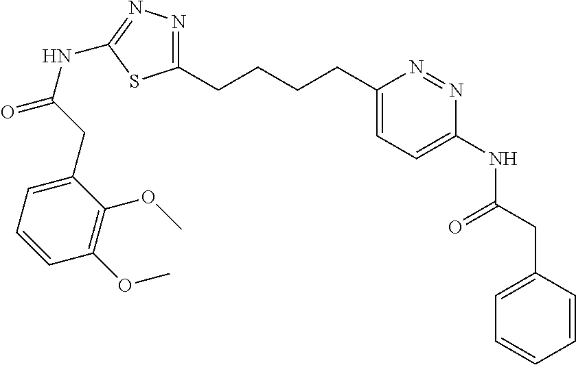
C1(CC(NC2=CC=C(CCCCC3=NN=C(NC(CC4=CC=CC(OC)=C4OC)=O)S3)N=N2)=O)=CC=CC=C1
